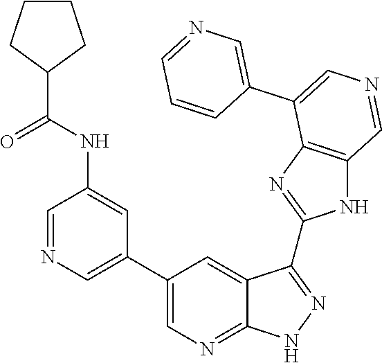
C1=NC=C(C2=CN=C3C(=C2)C(C2=NC4=C(N2)C=NC=C4C2=CN=CC=C2)=NN3)C=C1NC(C1CCCC1)=O
